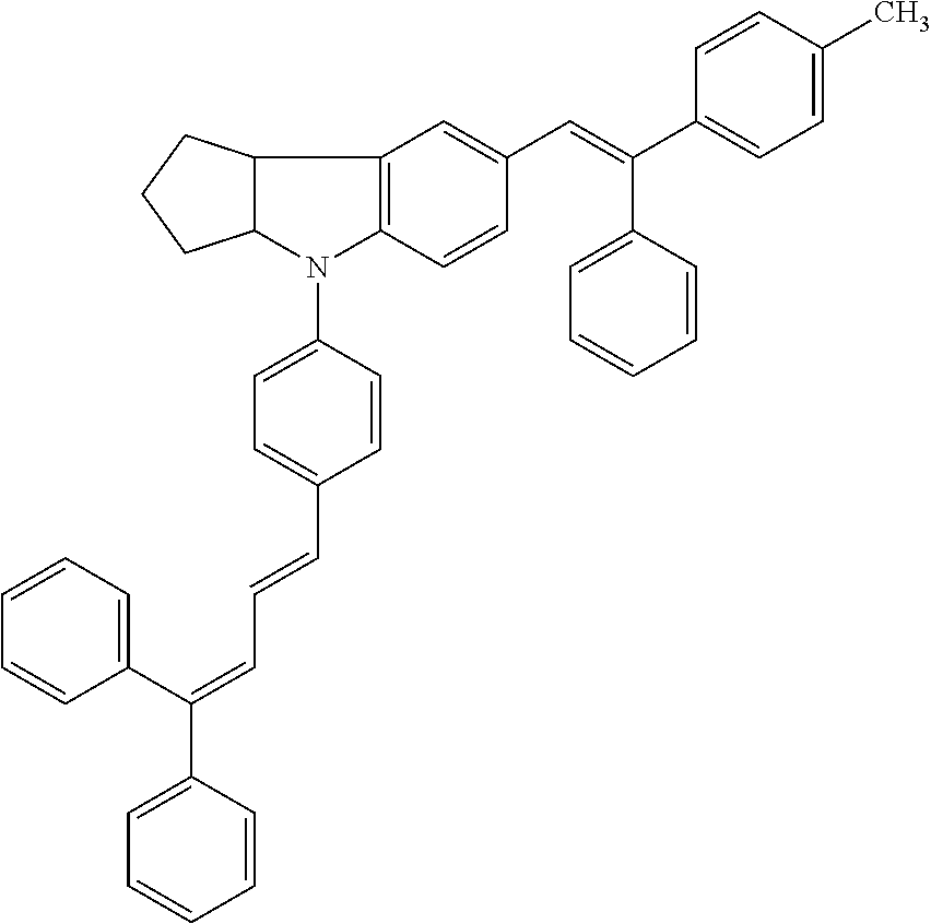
C12=C(C=CC(C=C(C3=CC=CC=C3)C3=CC=C(C)C=C3)=C1)N(C1=CC=C(C=CC=C(C3=CC=CC=C3)C3=CC=CC=C3)C=C1)C1C2CCC1
